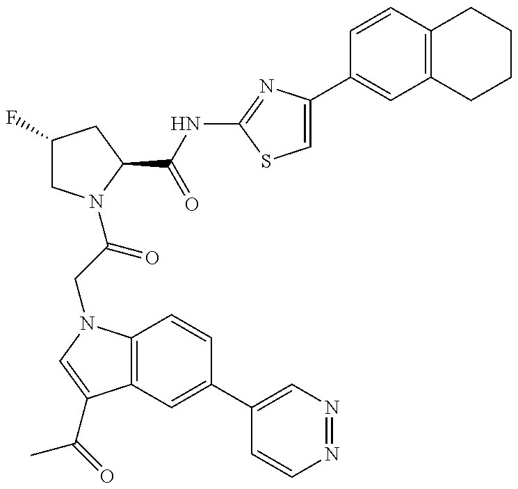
C1(F)CN(C(CN2C3=C(C(C(=O)C)=C2)C=C(C2=CN=NC=C2)C=C3)=O)C(C(NC2=NC(C3=CC4=C(C=C3)CCCC4)=CS2)=O)C1
